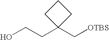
[OTBS]CC1(CCO)CCC1
